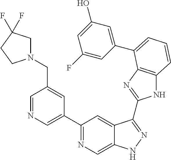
C1(C2=NC=C3C(=C2)C(C2=NC4=C(N2)C=CC=C4C2=CC(O)=CC(F)=C2)=NN3)=CN=CC(CN2CC(F)(F)CC2)=C1
